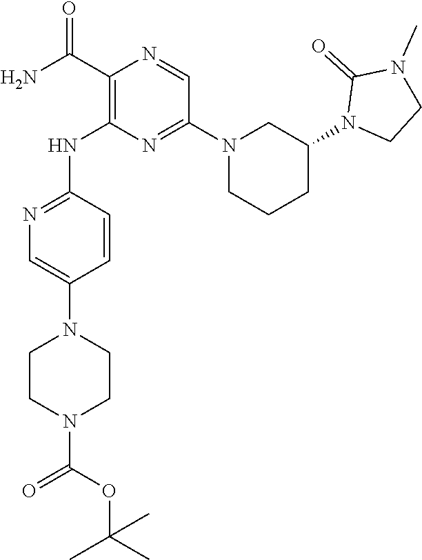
C1(C(N)=O)=C(NC2=NC=C(N3CCN(C(=O)OC(C)(C)C)CC3)C=C2)N=C(N2CCCC(N3CCN(C)C3=O)C2)C=N1
